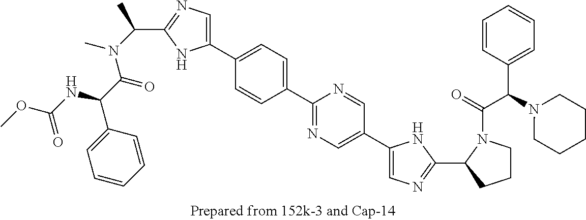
C1=C(C2=CN=C(C(N(C)C(C(NC(OC)=O)C3=CC=CC=C3)=O)C)N2)C=CC(C2=NC=C(C3=CN=C(C4CCCN4C(=O)C(N4CCCCC4)C4=CC=CC=C4)N3)C=N2)=C1
